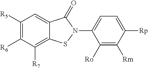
C1([R5])=C([R6])C([R7])=C2C(=C1)C(=O)N(C1=CC=C([Rp])C([Rm])=C1[Ro])S2
